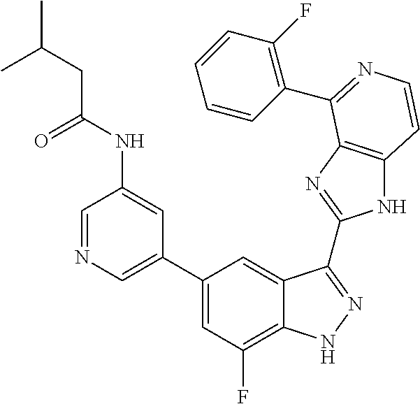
C1(C2=CN=CC(NC(=O)CC(C)C)=C2)=CC(F)=C2C(=C1)C(C1=NC3=C(N1)C=CN=C3C1=C(F)C=CC=C1)=NN2
